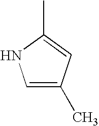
C1=C(C)C=C(C)N1
